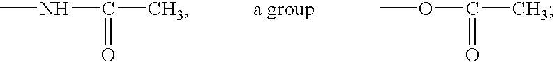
CNC(C)=O.[a group].O(C(C)=O)C
